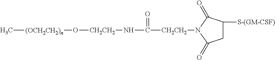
C[(OCH2CH2)n]O[CH2CH2]NC([CH2CH2]N1C(=O)CC([S-(GM-CSF)])C1=O)=O
